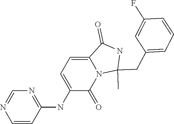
N1=C(NC2=CC=C3N(C2=O)C(C)(CC2=CC=CC(F)=C2)NC3=O)C=CN=C1
